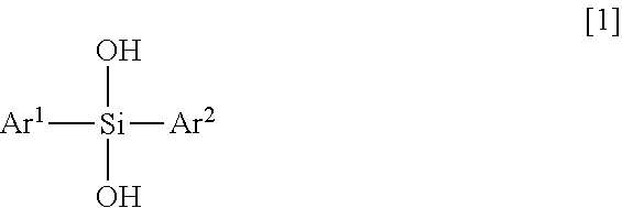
[Si](O)(O)([Ar2])[Ar1]
